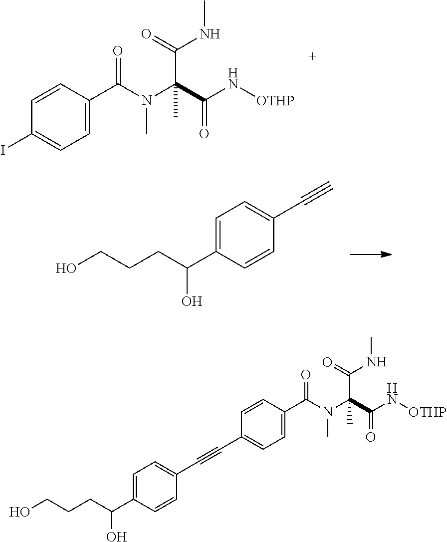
C1=CC(C(N(C(C(N[OTHP])=O)(C(NC)=O)C)C)=O)=CC=C1I.C1=C(C(CCCO)O)C=CC(C#C)=C1.C1=C(C(CCCO)O)C=CC(C#CC2=CC=C(C(N(C(C(N[OTHP])=O)(C(NC)=O)C)C)=O)C=C2)=C1
